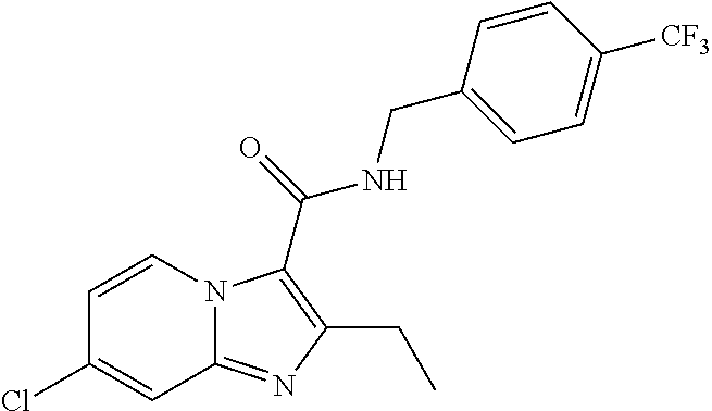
C1=CN2C(=NC(CC)=C2C(=O)NCC2=CC=C([CF3])C=C2)C=C1Cl
